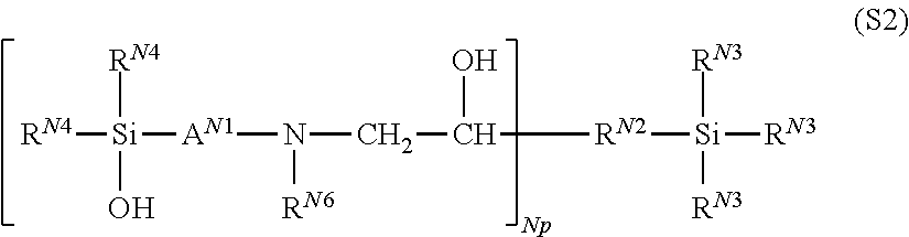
[RN4][Si]([RN4])([AN1]N([RN6])CC(O)[RN2][Si]([RN3])([RN3])[RN3])O.[Np]
